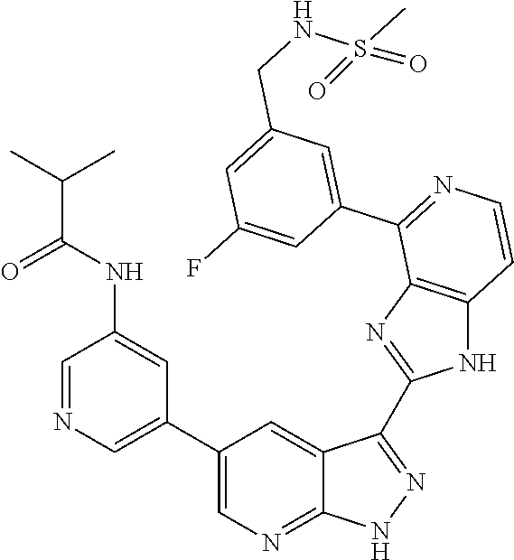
C1=NC=C(C2=CN=C3C(=C2)C(C2=NC4=C(N2)C=CN=C4C2=CC(CNS(C)(=O)=O)=CC(F)=C2)=NN3)C=C1NC(C(C)C)=O
